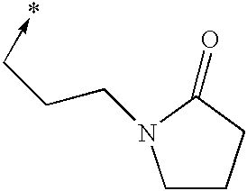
C1CCC(=O)N1CCC->*
